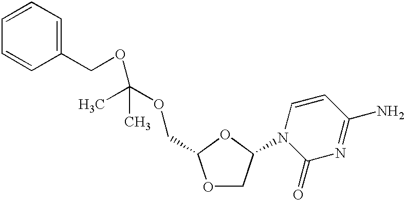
C1(COC(C)(OCC2OCC(N3C(=O)N=C(N)C=C3)O2)C)=CC=CC=C1
